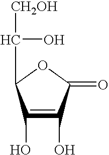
C1(O)=C(O)C(=O)OC1C(O)[CH2OH]
